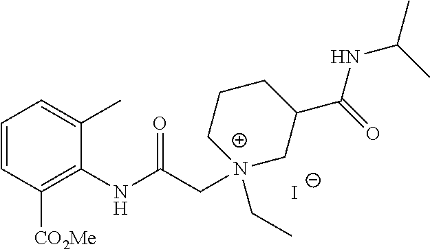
C1=CC([CO2Me])=C(NC(C[N+]2(CC)CC(C(=O)NC(C)C)CCC2)=O)C(C)=C1.[I-]
